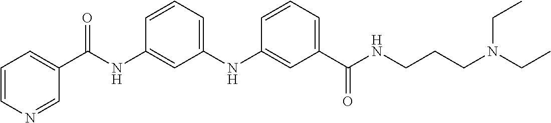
C1(NC2=CC(C(NCCCN(CC)CC)=O)=CC=C2)=CC=CC(NC(C2=CC=CN=C2)=O)=C1
